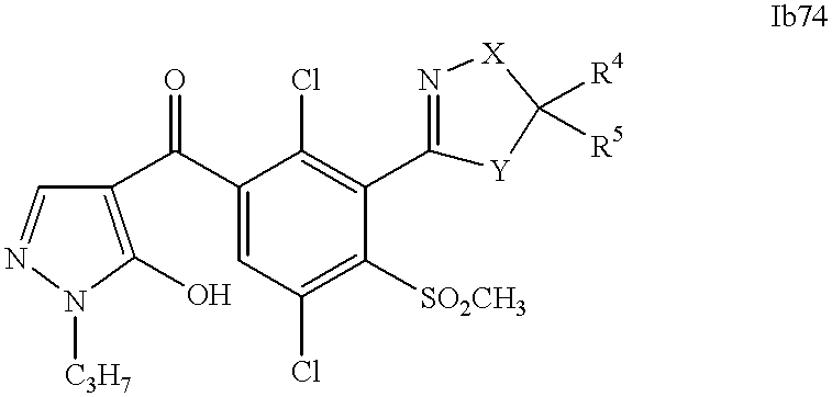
C1(C(C2=C(O)N([C3H7])N=C2)=O)=CC(Cl)=C([SO2CH3])C(C2=N[X]C([R4])([R5])[Y]2)=C1Cl
